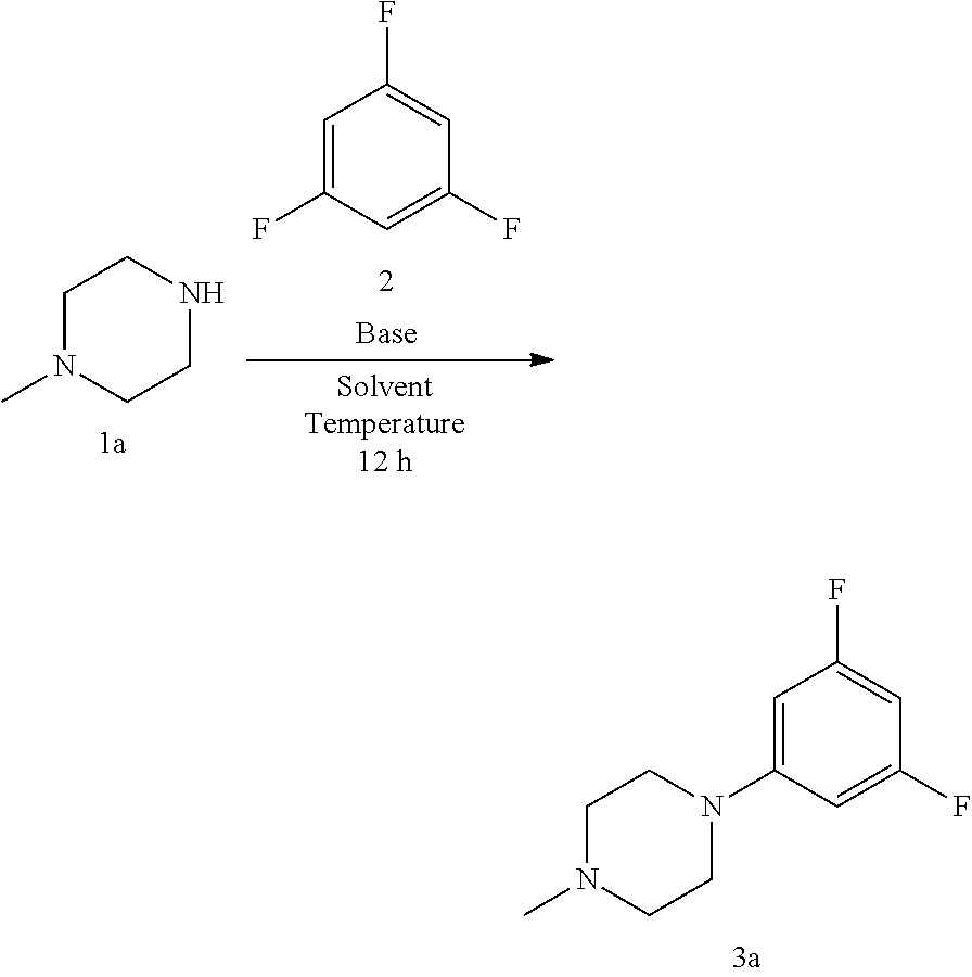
C1=C(F)C=C(F)C=C1F.C1N(C)CCNC1.C1N(C)CCN(C2=CC(F)=CC(F)=C2)C1
